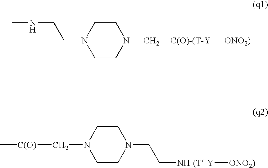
C1CN(C[C(O)-(T-Y][ONO2)])CCN1CCNC.C1CN(CC[NH-(T-Y][ONO2)])CCN1C[C(O)]C
